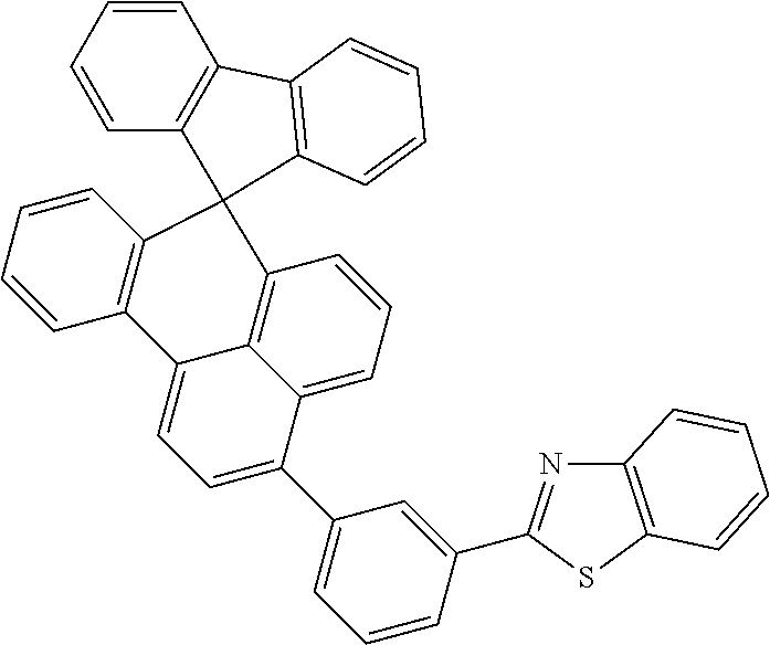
C1=CC=CC2=C1C1=C(C=CC=C1)C21C2=C3C(=CC=C2)C(C2=CC=CC(C4=NC5=C(S4)C=CC=C5)=C2)=CC=C3C2=C1C=CC=C2
